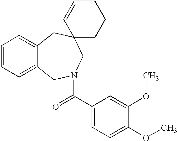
C1=CC=C2C(=C1)CC1(CN(C(C3=CC=C(OC)C(OC)=C3)=O)C2)CCCC=C1
